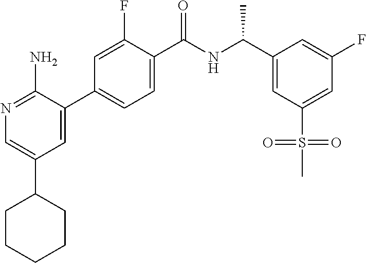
N1=C(N)C(C2=CC=C(C(NC(C3=CC(S(C)(=O)=O)=CC(F)=C3)C)=O)C(F)=C2)=CC(C2CCCCC2)=C1
